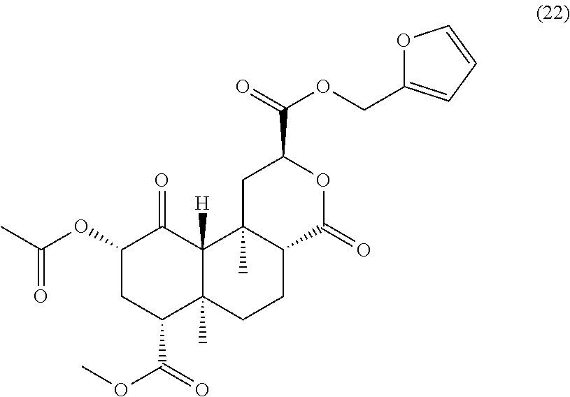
C1(OC(C)=O)CC(C(=O)OC)C2(C)C([H])(C1=O)C1(C)C(CC2)C(=O)OC(C(OCC2=CC=CO2)=O)C1
